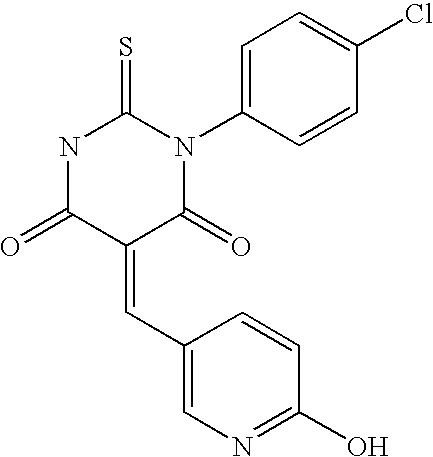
O=C1C(=CC2=CN=C(O)C=C2)C(=O)N(C2=CC=C(Cl)C=C2)C(=S)N1
